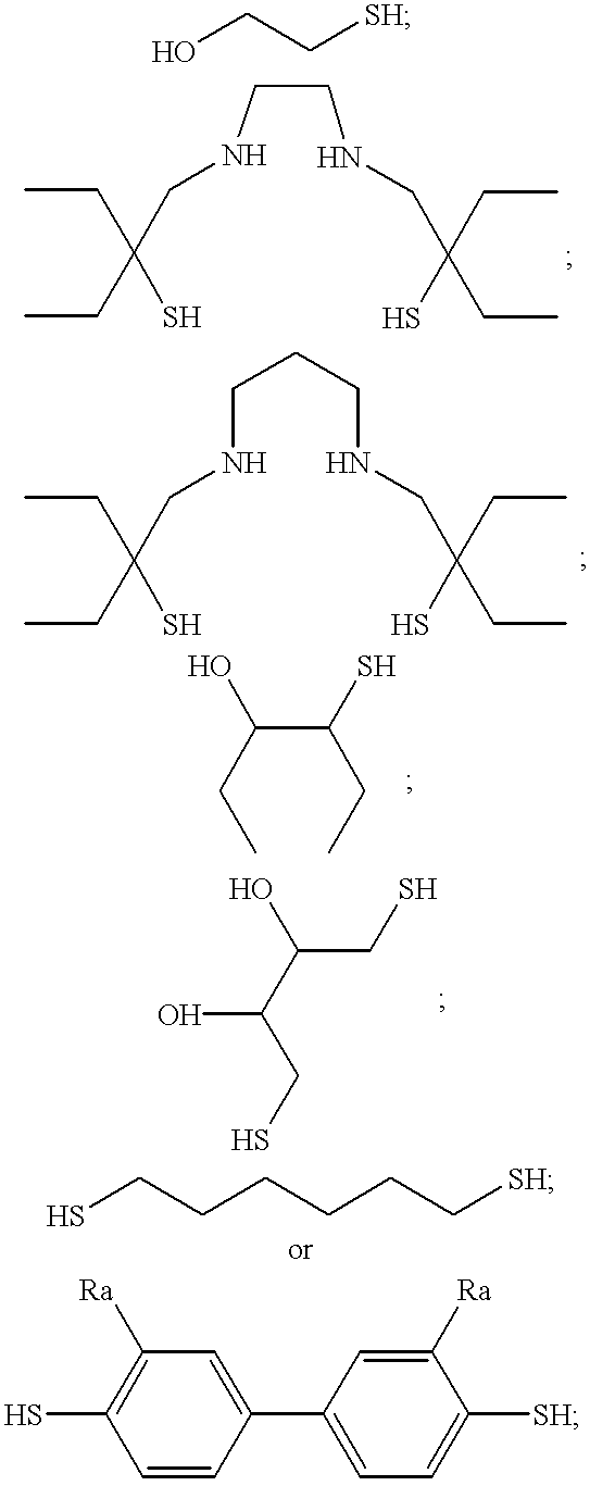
OCC[SH].C(NCC(S)(CC)CC)CNCC(S)(CC)CC.C(NCC(S)(CC)CC)CCNCC(S)(CC)CC.CCC(C(CC)S)O.C(C(C(CS)O)O)S.SCCCCCC[SH].C1=CC(C2=CC=C([SH])C([Ra])=C2)=CC([Ra])=C1S
